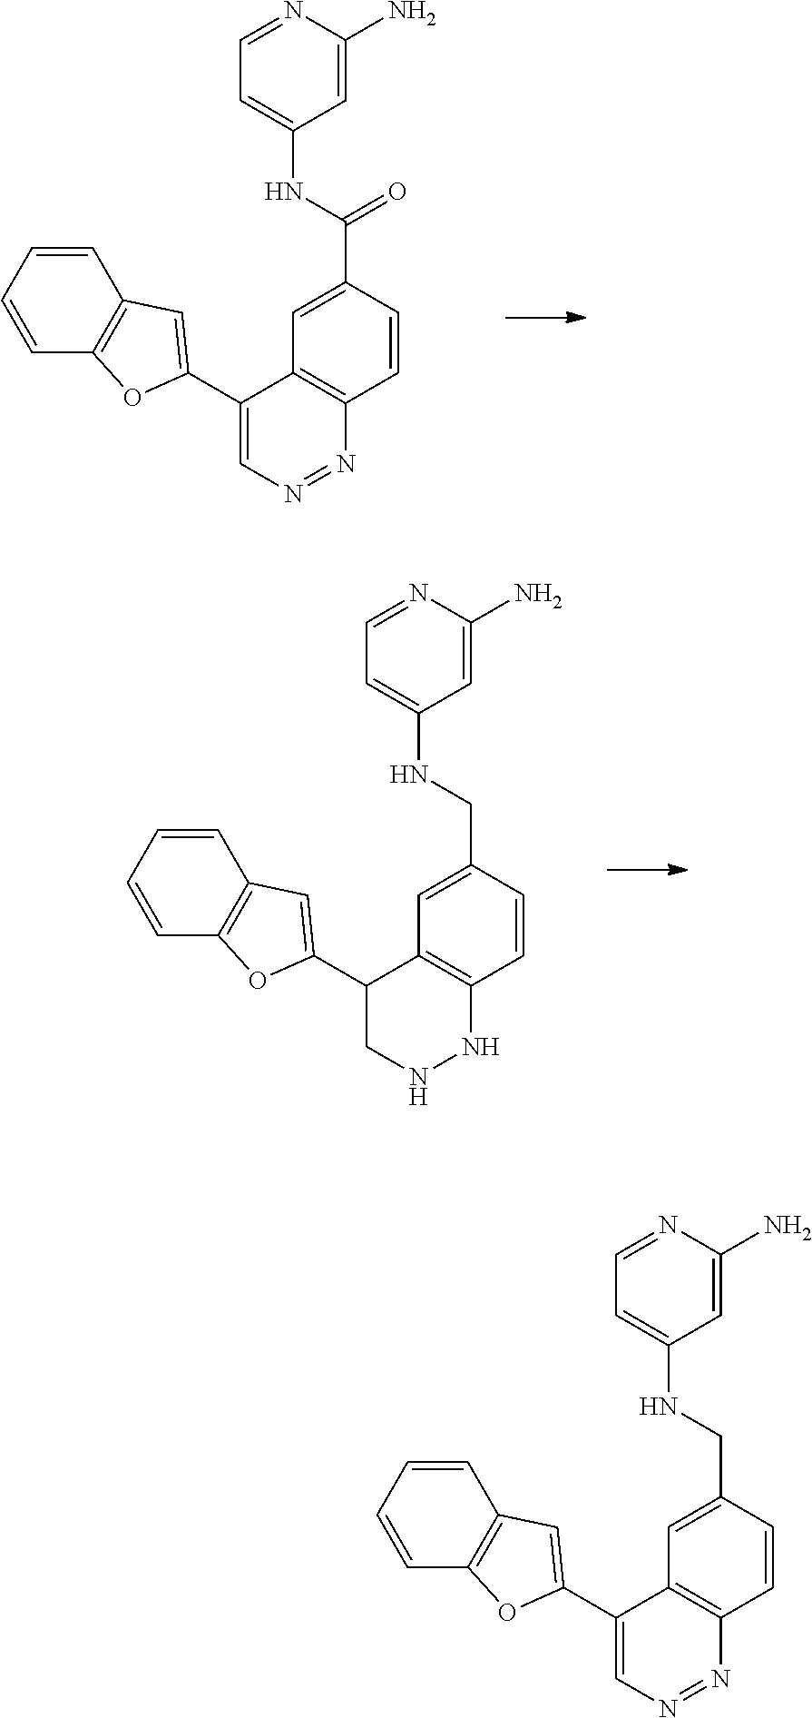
C1(C2=CC3=C(O2)C=CC=C3)=CN=NC2=C1C=C(C(NC1=CC=NC(N)=C1)=O)C=C2.C1(C2=CC3=C(O2)C=CC=C3)CNNC2=C1C=C(CNC1=CC=NC(N)=C1)C=C2.C1(C2=CC3=C(O2)C=CC=C3)=CN=NC2=C1C=C(CNC1=CC=NC(N)=C1)C=C2
